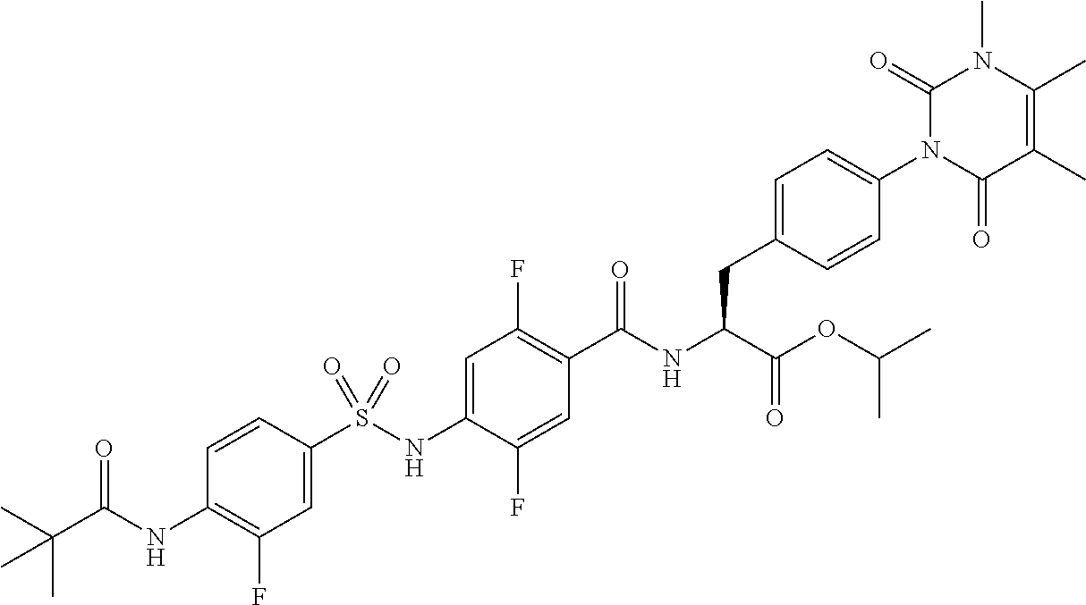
S(NC1=CC(F)=C(C(=O)NC(C(=O)OC(C)C)CC2=CC=C(N3C(=O)C(C)=C(C)N(C)C3=O)C=C2)C=C1F)(=O)(=O)C1=CC(F)=C(NC(C(C)(C)C)=O)C=C1
